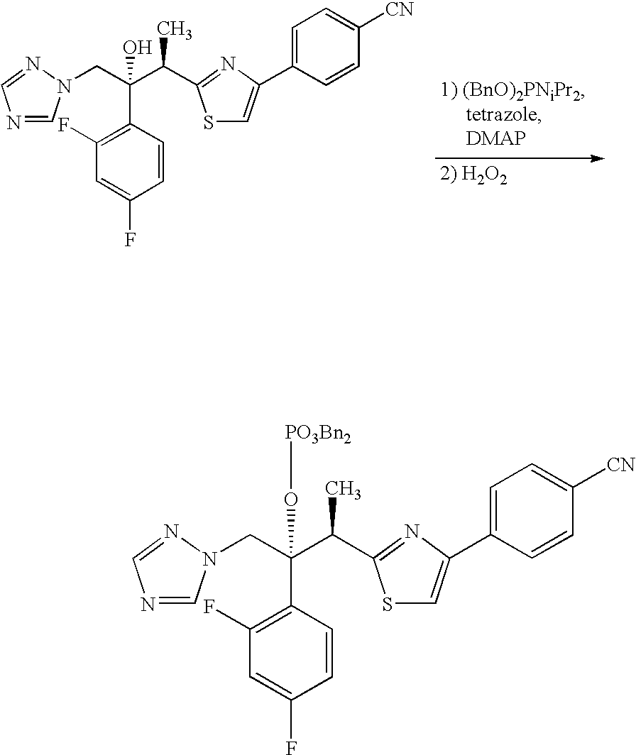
N1=CN(CC(C(C)C2=NC(C3=CC=C([CN])C=C3)=CS2)(O)C2=C(F)C=C(F)C=C2)N=C1.N1=CN(CC(C(C)C2=NC(C3=CC=C([CN])C=C3)=CS2)(C2=C(F)C=C(F)C=C2)O[PO3Bn2])N=C1
